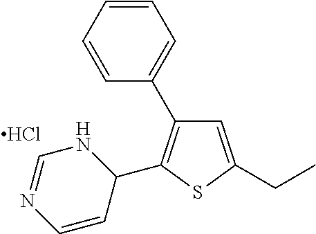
C1=C(CC)SC(C2NC=NC=C2)=C1C1=CC=CC=C1.Cl
